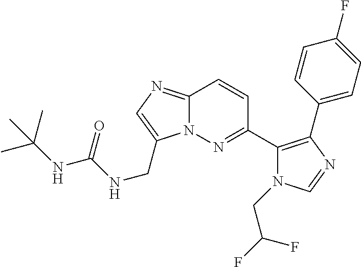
C12=NC=C(CNC(=O)NC(C)(C)C)N1N=C(C1=C(C3=CC=C(F)C=C3)N=CN1CC(F)F)C=C2
